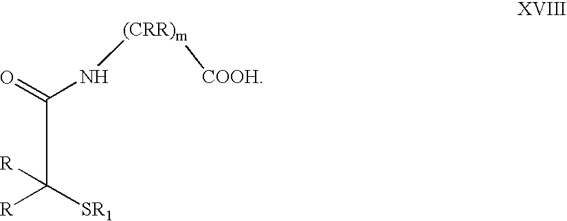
[(CRR)m](NC(C([R])([R])[SR1])=O)[COOH]
